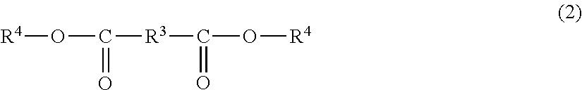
[R3](C(=O)O[R4])C(O[R4])=O
